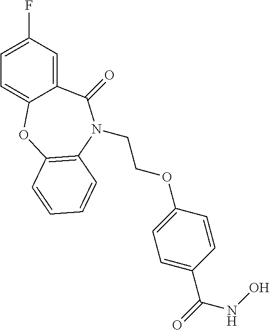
C1=C(F)C=C2C(=C1)OC1=C(N(CCOC3=CC=C(C(=O)NO)C=C3)C2=O)C=CC=C1
